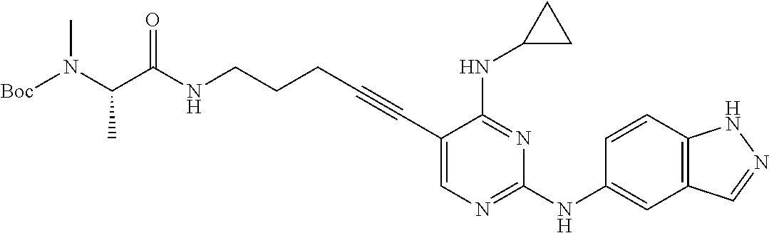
C1(C#CCCCNC(C(N([Boc])C)C)=O)=CN=C(NC2=CC3=C(C=C2)NN=C3)N=C1NC1CC1
